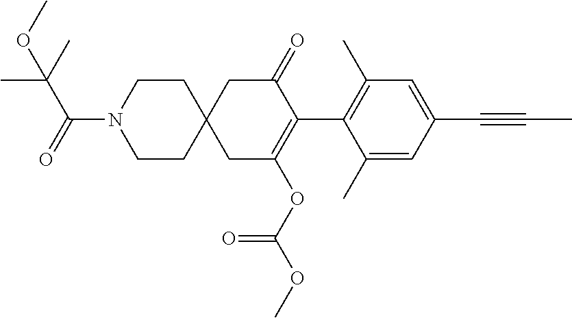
C1(C)=CC(C#CC)=CC(C)=C1C1=C(OC(OC)=O)CC2(CC1=O)CCN(C(=O)C(C)(C)OC)CC2
